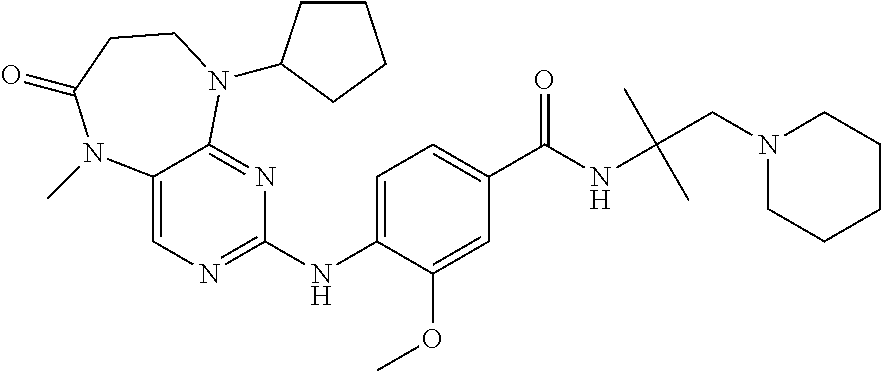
C1(NC2=CC=C(C(NC(C)(C)CN3CCCCC3)=O)C=C2OC)=NC=C2C(=N1)N(C1CCCC1)CCC(=O)N2C
